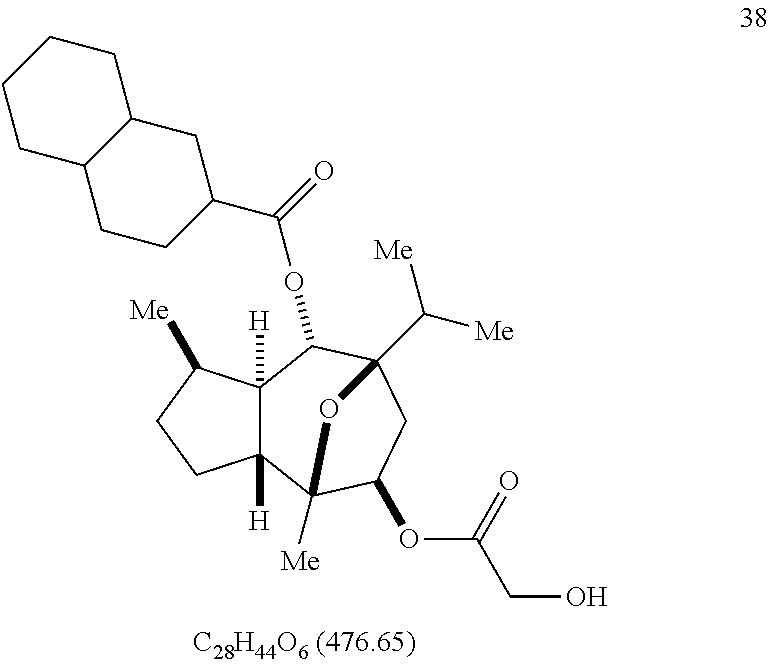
C12([H])C([H])(C([Me])CC1)C(OC(C1CC3C(CC1)CCCC3)=O)C1(C([Me])[Me])CC(OC(=O)CO)C2([Me])O1
